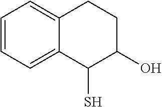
C1=CC=C2C(=C1)CCC(O)C2S
